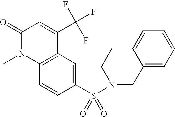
C12=C(C=C(S(N(CC3=CC=CC=C3)CC)(=O)=O)C=C1)C(C(F)(F)F)=CC(=O)N2C
